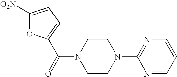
N1=C(N2CCN(C(=O)C3=CC=C([O2N])O3)CC2)N=CC=C1
